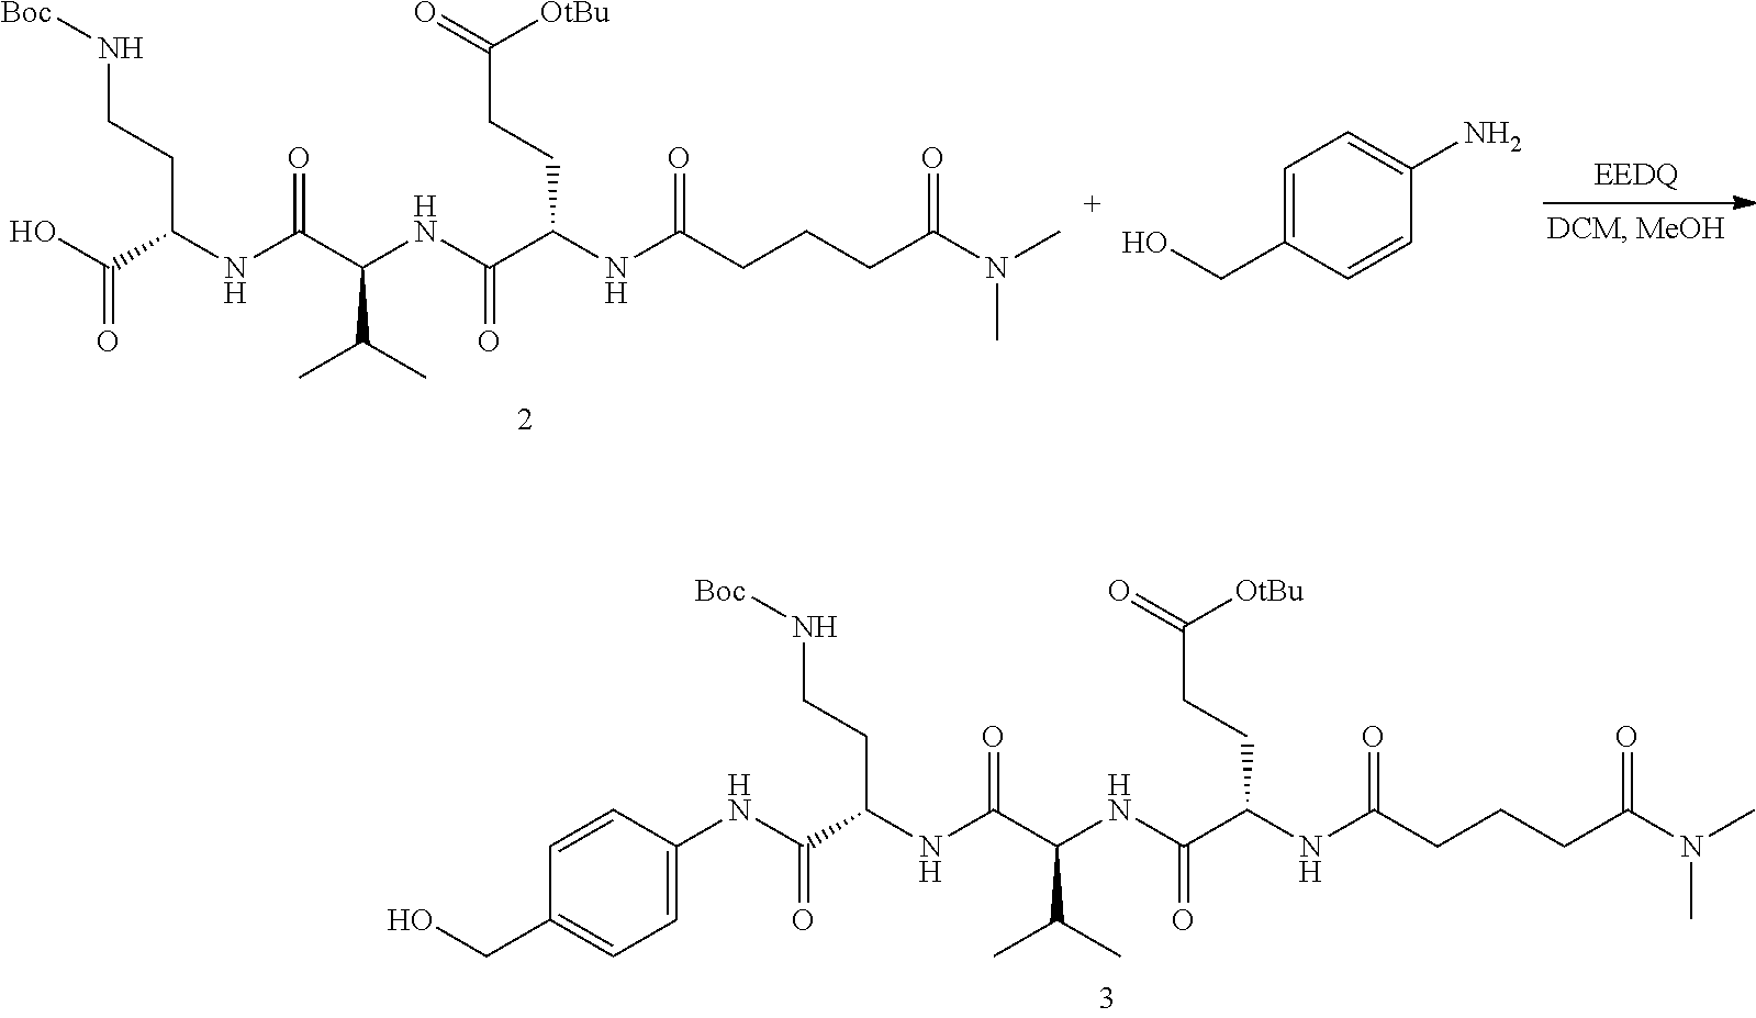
N(C)(C(CCCC(NC(CCC(=O)[OtBu])C(NC(C(C)C)C(NC(C(NC1=CC=C(CO)C=C1)=O)CCN[Boc])=O)=O)=O)=O)C.OC(=O)C(CCN[Boc])NC(C(NC(C(CCC(=O)[OtBu])NC(CCCC(=O)N(C)C)=O)=O)C(C)C)=O.C1=C(CO)C=CC(N)=C1
